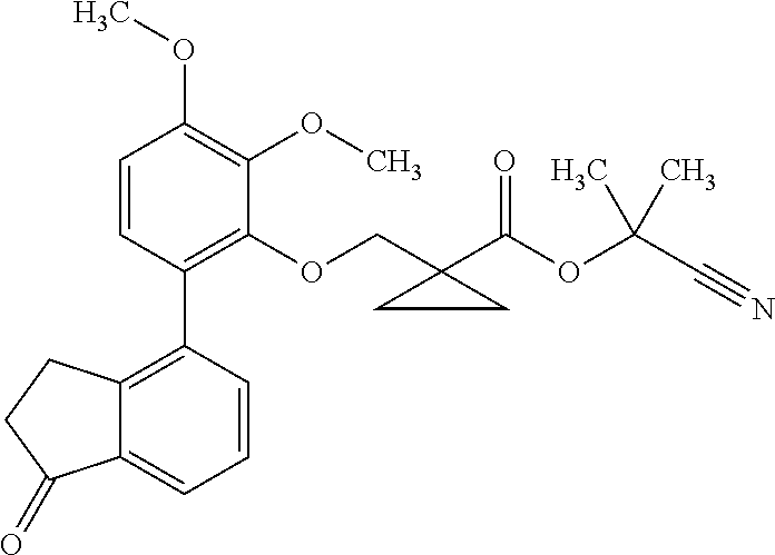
C1=CC(C2=C3C(=CC=C2)C(=O)CC3)=C(OCC2(C(OC(C#N)(C)C)=O)CC2)C(OC)=C1OC
